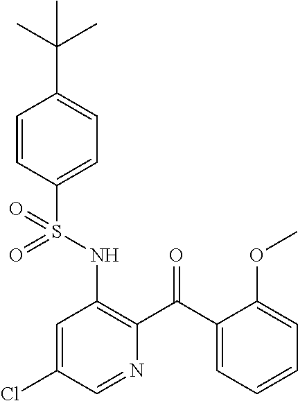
C1=CC(S(NC2=C(C(C3=CC=CC=C3OC)=O)N=CC(Cl)=C2)(=O)=O)=CC=C1C(C)(C)C
